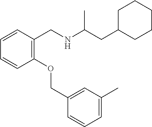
C1=CC=CC(CNC(CC2CCCCC2)C)=C1OCC1=CC(C)=CC=C1
